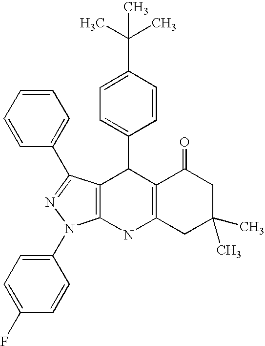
C12=C(NC3=C(C1C1=CC=C(C(C)(C)C)C=C1)C(C1=CC=CC=C1)=NN3C1=CC=C(F)C=C1)CC(C)(C)CC2=O
